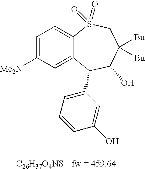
C1=C([Me2N])C=C2C(=C1)S(=O)(=O)CC([Bu])([Bu])C(O)C2C1=CC=CC(O)=C1.[C26H37O4NS]
